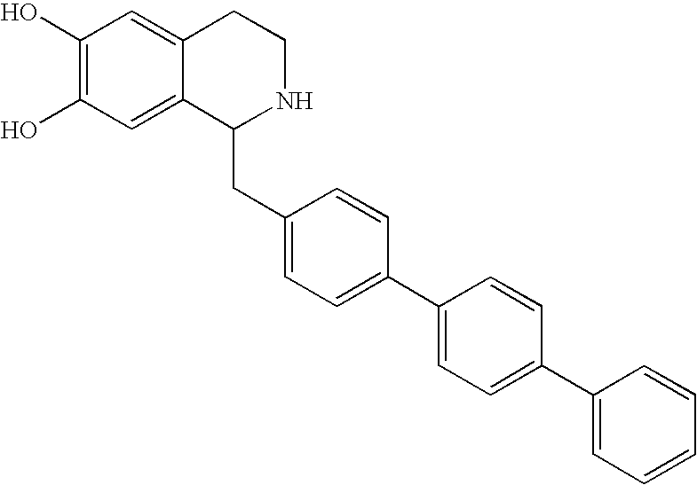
C1(O)=C(O)C=C2C(=C1)CCNC2CC1=CC=C(C2=CC=C(C3=CC=CC=C3)C=C2)C=C1
